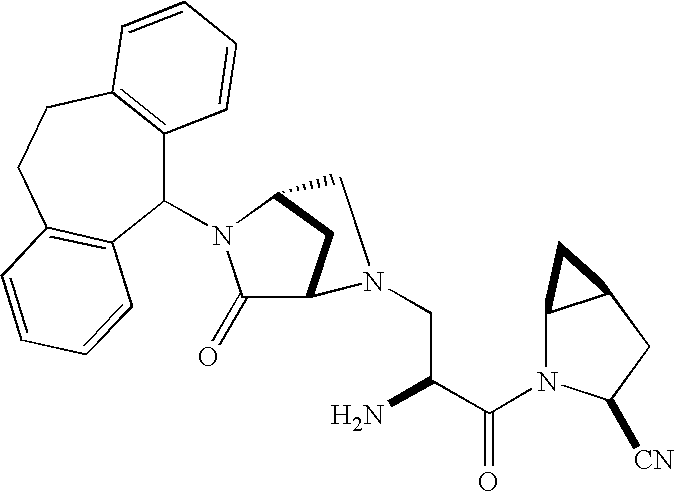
C1(=O)C2CC(N1C1C3=C(CCC4=C1C=CC=C4)C=CC=C3)CN2CC(C(N1C2C(CC1[CN])C2)=O)N
